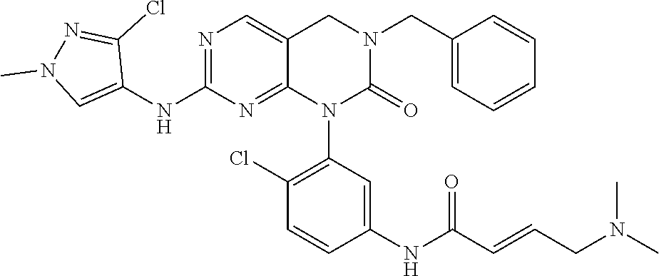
C1(NC2=NC=C3C(=N2)N(C2=C(Cl)C=CC(NC(C=CCN(C)C)=O)=C2)C(=O)N(CC2=CC=CC=C2)C3)=CN(C)N=C1Cl
